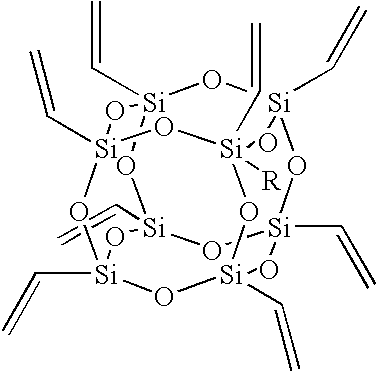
C(=C)[Si]12O[Si]3(C=C)O[Si]4(C=C)O[Si](C=C)(O1)O[Si]1(C=C)O[Si]([R])(C=C)(O[Si](C=C)(O[Si](C=C)(O1)O2)O3)O4
